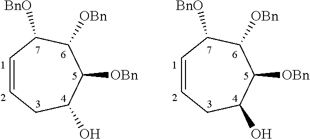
C1=CCC(O)C([OBn])C([OBn])C1[BnO].C1=CCC(O)C([OBn])C([OBn])C1[BnO]
